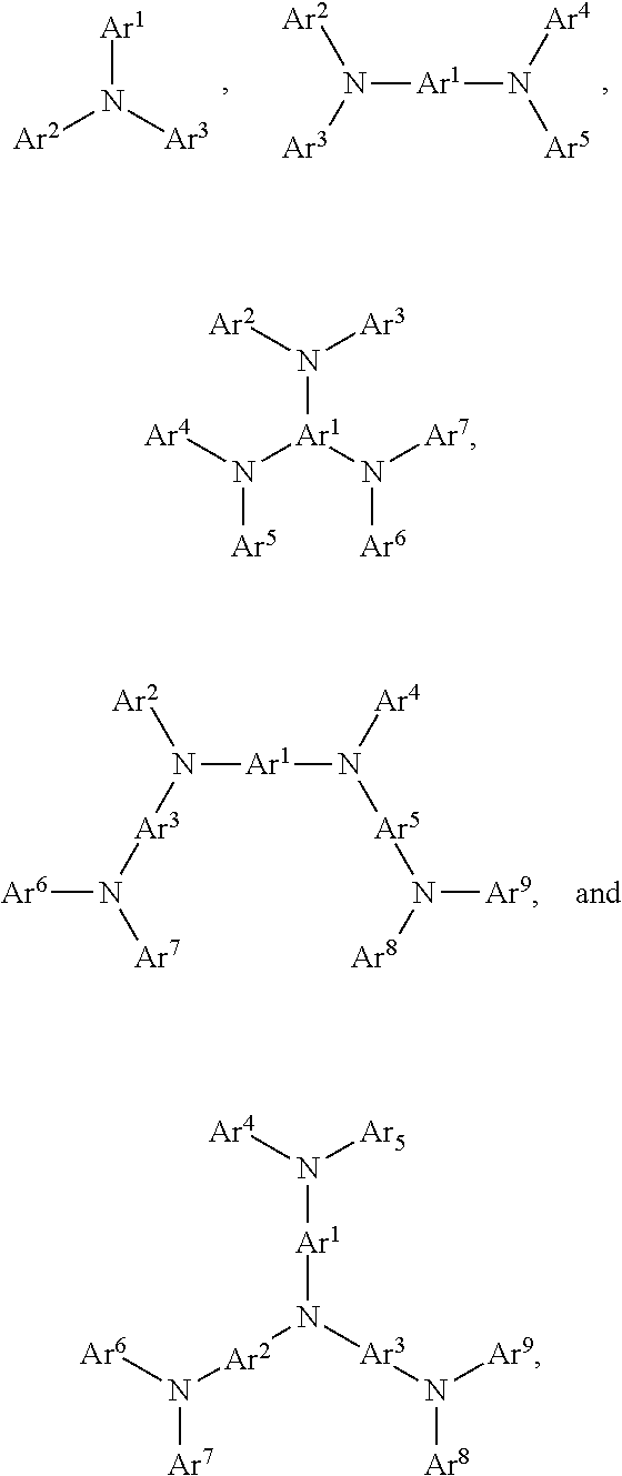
[Ar1]N([Ar2])[Ar3].N([Ar1]N([Ar4])[Ar5])([Ar2])[Ar3].N([Ar1]N([Ar4])[Ar5]N([Ar8])[Ar9])([Ar2])[Ar3]N([Ar7])[Ar6].[Ar4]N([Ar1](N([Ar7])[Ar6])N([Ar3])[Ar2])[Ar5].N([Ar1]N([Ar3]N([Ar9])[Ar8])[Ar2]N([Ar6])[Ar7])([Ar5])[Ar4]
